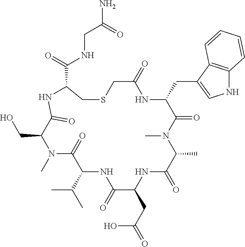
N1(C)C(=O)C(C(C)C)NC(=O)C(CC(O)=O)NC(=O)C(C)N(C)C(=O)C(CC2=CNC3=C2C=CC=C3)NC(=O)CSCC(C(NCC(N)=O)=O)NC(=O)C1CO
